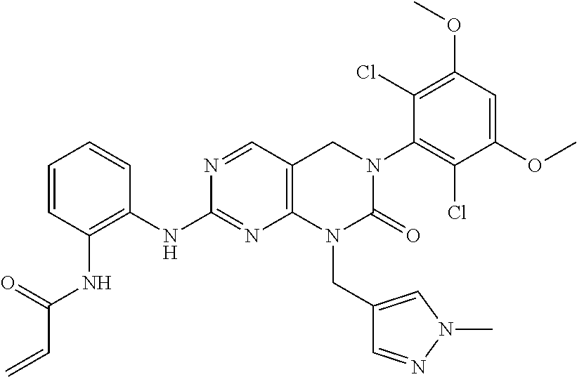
N(C1=NC2=C(C=N1)CN(C1=C(Cl)C(OC)=CC(OC)=C1Cl)C(=O)N2CC1=CN(C)N=C1)C1=C(NC(C=C)=O)C=CC=C1
